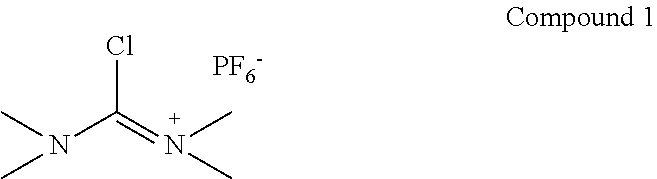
ClC(=N(C)C)N(C)C.[PF6-]
